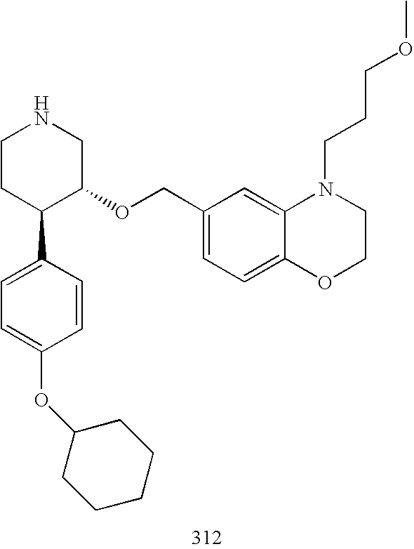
C1CC(C2=CC=C(OC3CCCCC3)C=C2)C(OCC2=CC=C3C(=C2)N(CCCOC)CCO3)CN1
